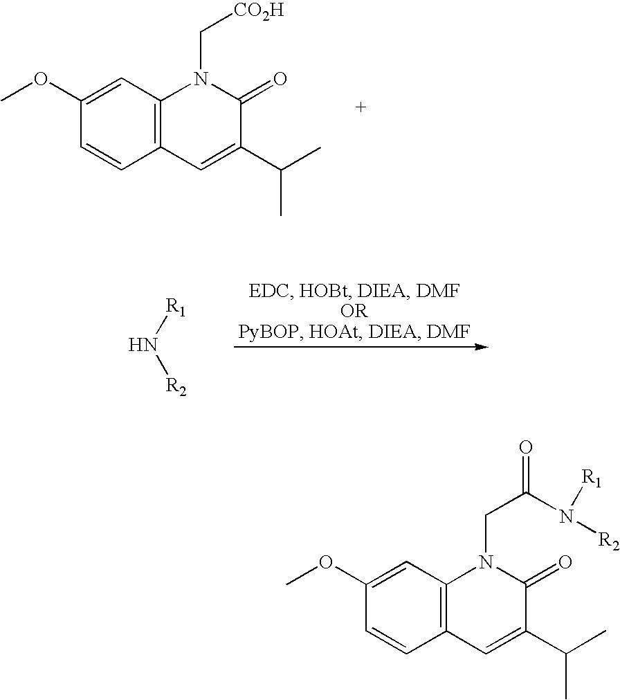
C12=C(C=C(OC)C=C1)N(C[CO2H])C(=O)C(C(C)C)=C2.[R1]N[R2].C12=C(C=C(OC)C=C1)N(CC(=O)N([R2])[R1])C(=O)C(C(C)C)=C2
